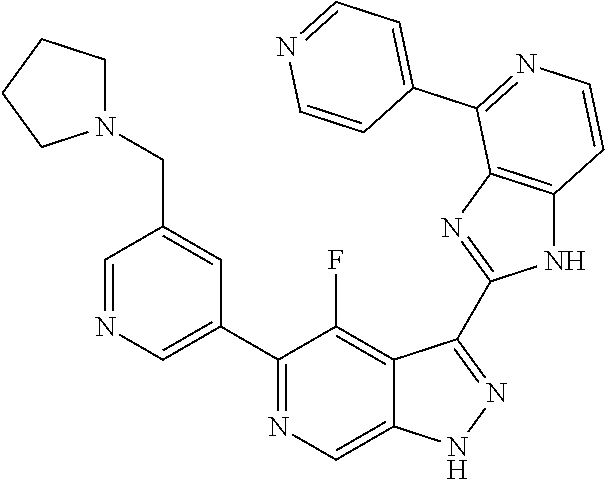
C1=NC=C(C2=NC=C3C(=C2F)C(C2=NC4=C(N2)C=CN=C4C2=CC=NC=C2)=NN3)C=C1CN1CCCC1
